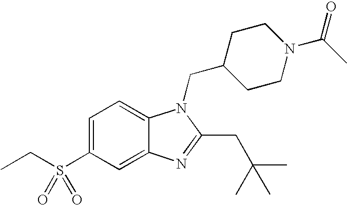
C1=C(S(CC)(=O)=O)C=C2C(=C1)N(CC1CCN(C(=O)C)CC1)C(CC(C)(C)C)=N2
